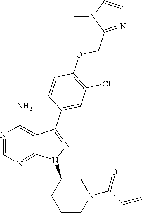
N1=CN=C2C(=C1N)C(C1=CC(Cl)=C(OCC3=NC=CN3C)C=C1)=NN2C1CCCN(C(C=C)=O)C1
